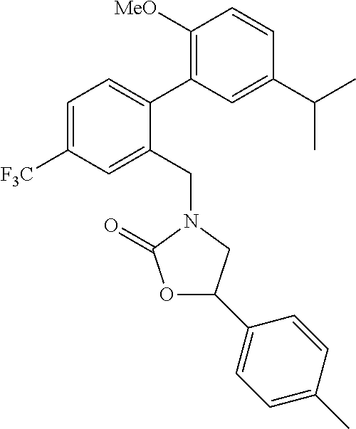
C1=C([F3C])C=C(CN2CC(C3=CC=C(C)C=C3)OC2=O)C(C2=C([MeO])C=CC(C(C)C)=C2)=C1
